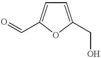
C1=C(CO)OC(C=O)=C1
